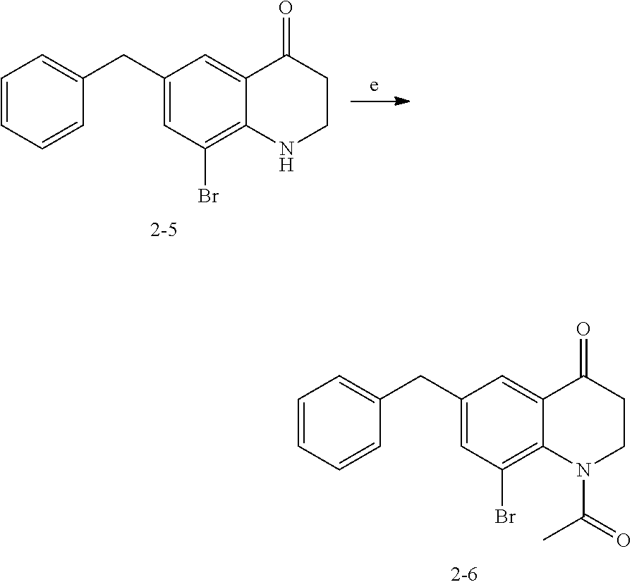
C1=CC=CC(CC2=CC(Br)=C3C(=C2)C(=O)CCN3C(=O)C)=C1.[e].C1=CC=CC(CC2=CC(Br)=C3C(=C2)C(=O)CCN3)=C1
